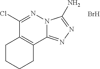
Br.N12C(=NN=C1N)C1=C(C(Cl)=N2)CCCC1
